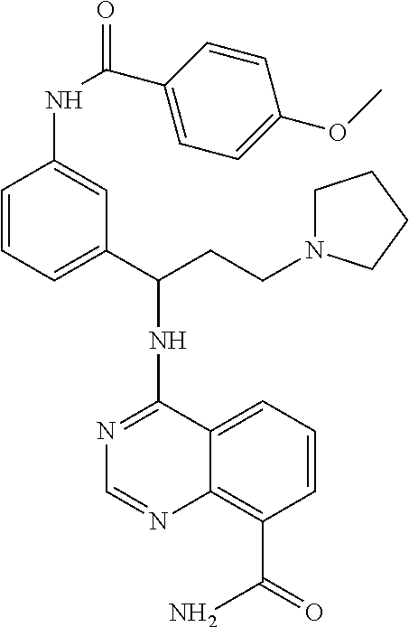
C1(NC(C2=CC=CC(NC(C3=CC=C(OC)C=C3)=O)=C2)CCN2CCCC2)=NC=NC2=C(C(=O)N)C=CC=C12
